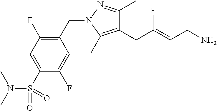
C1(C)=NN(CC2=C(F)C=C(S(=O)(N(C)C)=O)C(F)=C2)C(C)=C1CC(=CCN)F
